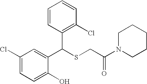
C1(C(SCC(=O)N2CCCCC2)C2=C(Cl)C=CC=C2)=CC(Cl)=CC=C1O
